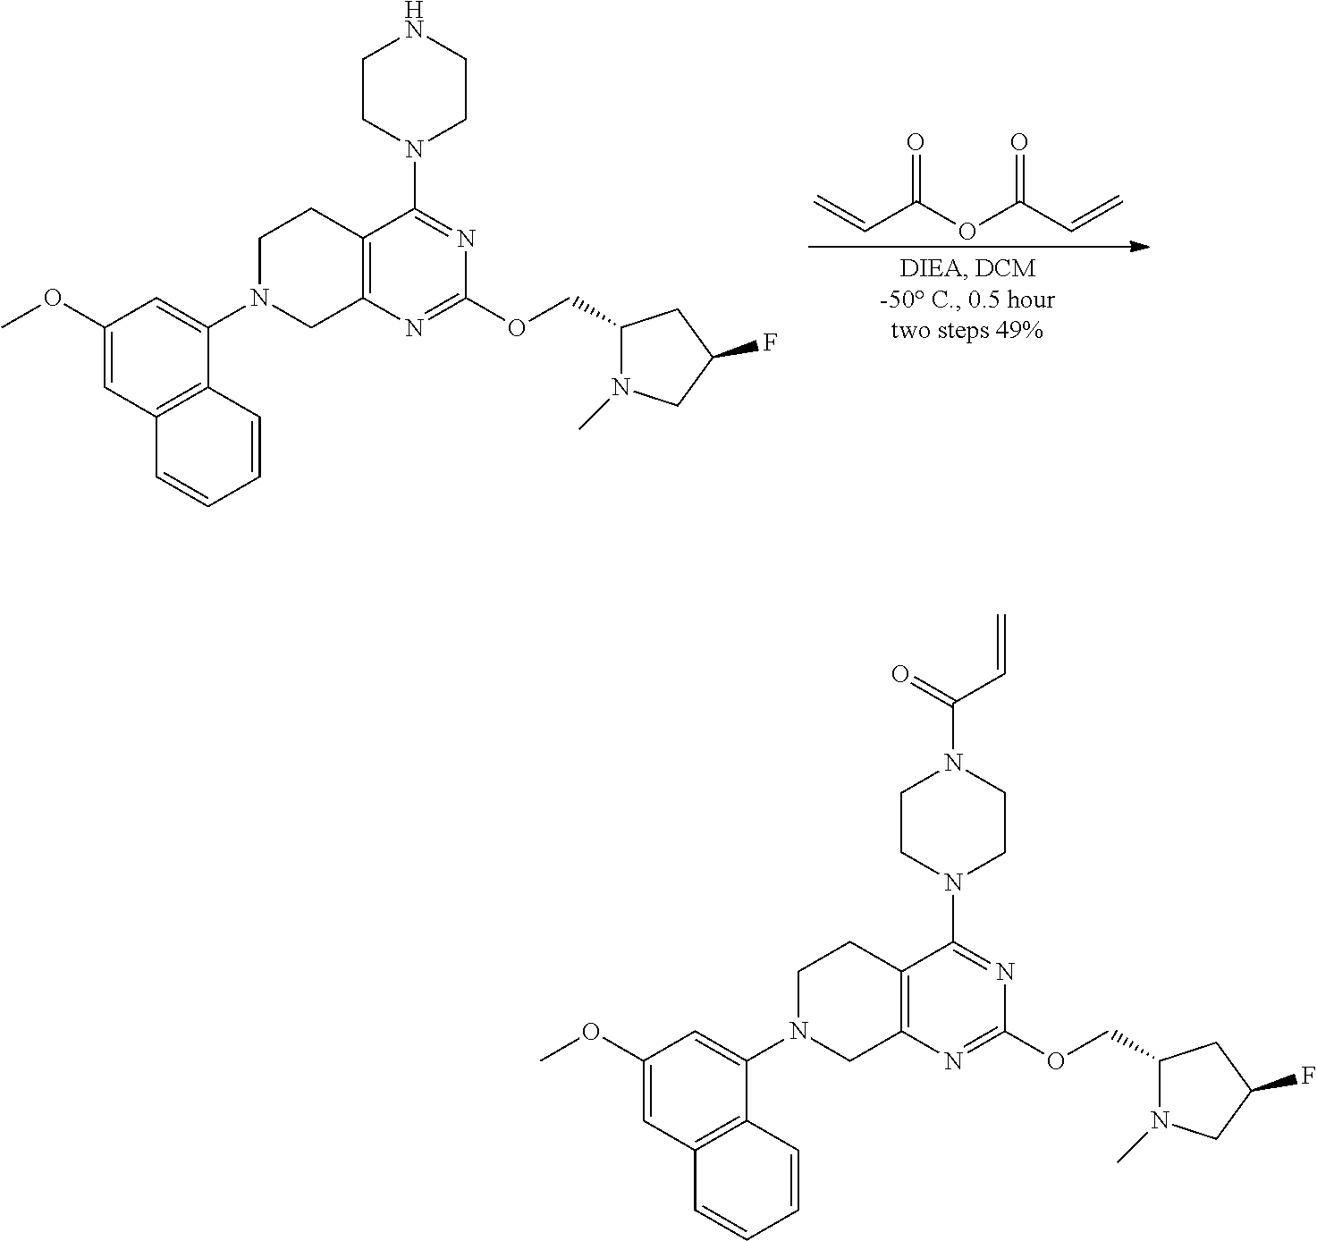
C12=C(N=C(OCC3N(C)CC(F)C3)N=C1N1CCNCC1)CN(C1=CC(OC)=CC3=C1C=CC=C3)CC2.C=CC(OC(C=C)=O)=O.C12=C(N=C(OCC3N(C)CC(F)C3)N=C1N1CCN(C(C=C)=O)CC1)CN(C1=CC(OC)=CC3=C1C=CC=C3)CC2
